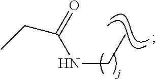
O=C(NCC)CC
